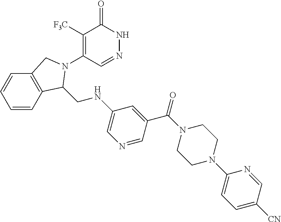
C1([F3C])=C(N2C(CNC3=CN=CC(C(=O)N4CCN(C5=CC=C([CN])C=N5)CC4)=C3)C3=C(C=CC=C3)C2)C=NNC1=O
